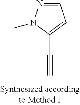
C#CC1=CC=NN1C
